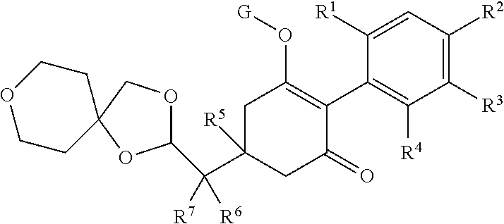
C1C(C(C2OCC3(O2)CCOCC3)([R6])[R7])([R5])CC(=O)C(C2=C([R4])C([R3])=C([R2])C=C2[R1])=C1O[G]
